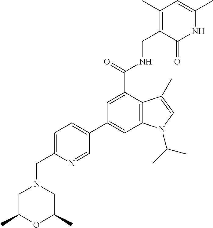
C1(C2=CC=C(CN3CC(C)OC(C)C3)N=C2)=CC2=C(C(C(=O)NCC3=C(C)C=C(C)NC3=O)=C1)C(C)=CN2C(C)C
